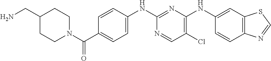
C12=C(N=CS1)C=CC(NC1=C(Cl)C=NC(NC3=CC=C(C(N4CCC(CN)CC4)=O)C=C3)=N1)=C2
